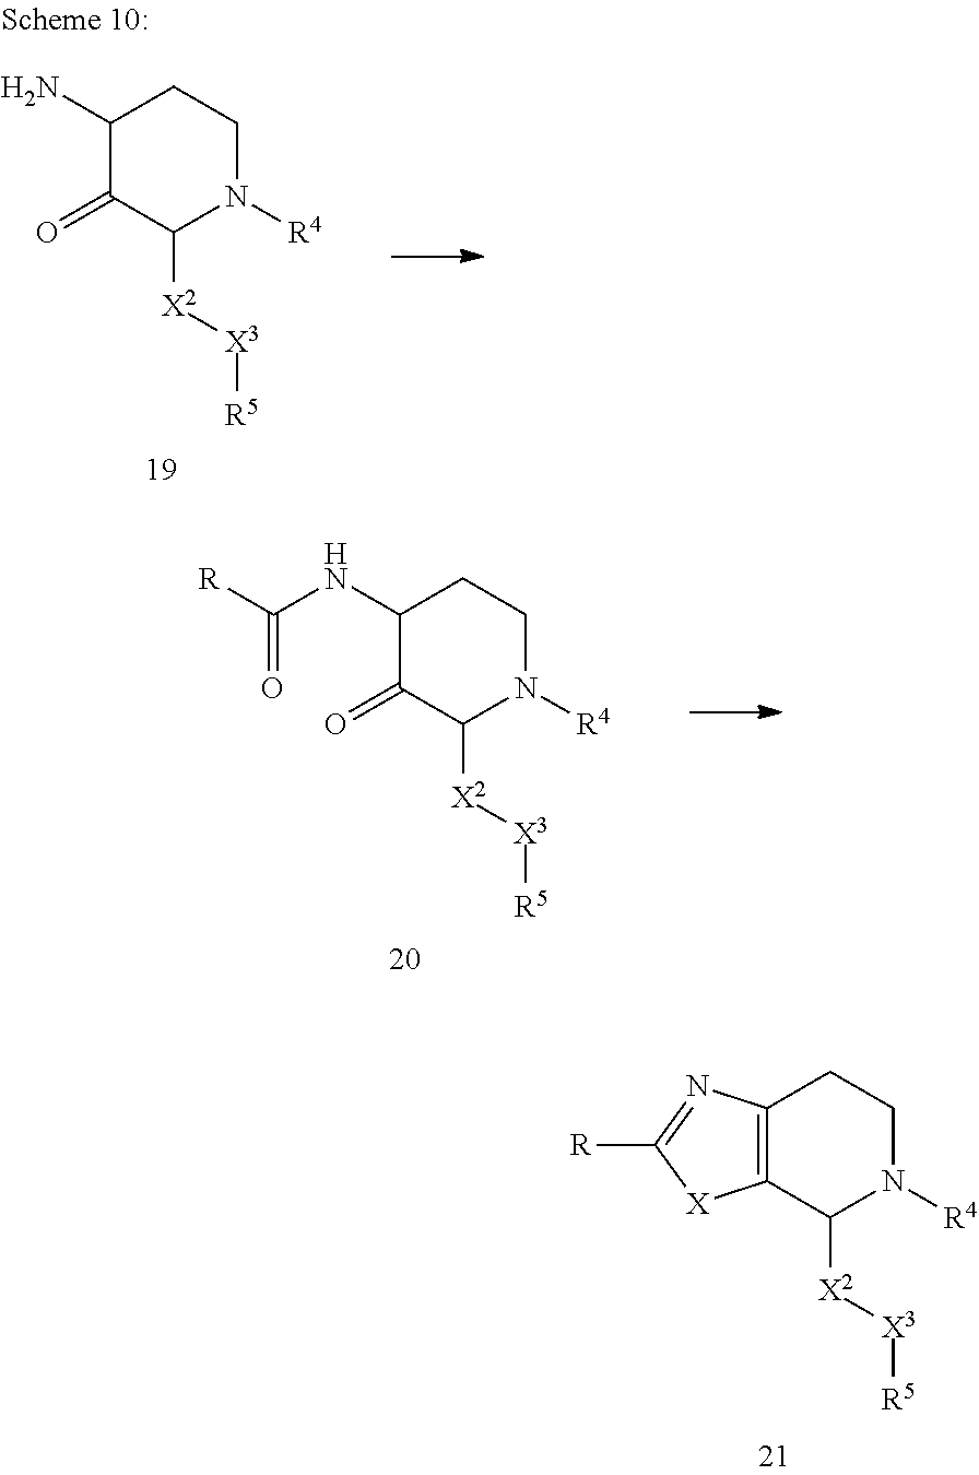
C1(NC([R])=O)C(=O)C([X2][X3][R5])N([R4])CC1.C12=C(C([X2][X3][R5])N([R4])CC1)[X]C([R])=N2.C1(N)C(=O)C([X2][X3][R5])N([R4])CC1
